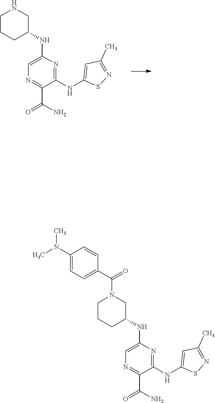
C1=C(NC2CCCNC2)N=C(NC2=CC(C)=NS2)C(C(N)=O)=N1.C1CCC(NC2=CN=C(C(N)=O)C(NC3=CC(C)=NS3)=N2)CN1C(C1=CC=C(N(C)C)C=C1)=O
